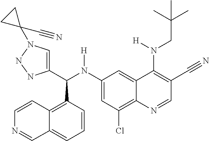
C1(N(C(C2=CN(C3(C#N)CC3)NN2)C2=C3C(=CC=C2)C=NC=C3)[H])=CC(Cl)=C2C(=C1)C(N(CC(C)(C)C)[H])=C(C#N)C=N2
